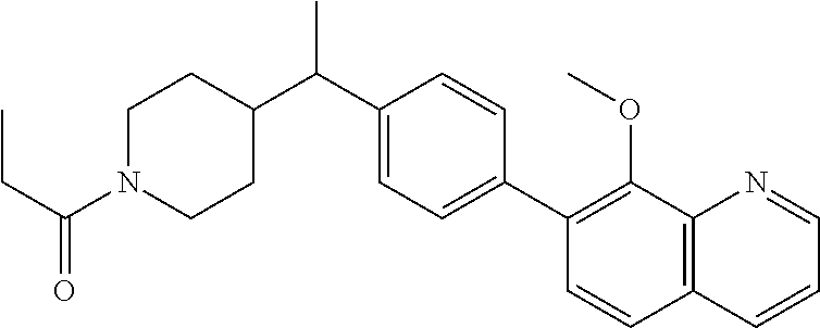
C(C1=CC=C(C2=C(OC)C3=C(C=C2)C=CC=N3)C=C1)(C)C1CCN(C(CC)=O)CC1
